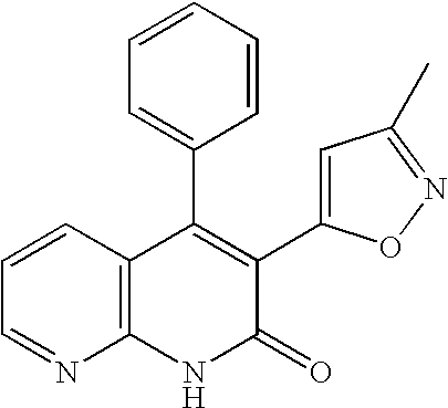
C1=CC2=C(N=C1)NC(=O)C(C1=CC(C)=NO1)=C2C1=CC=CC=C1
